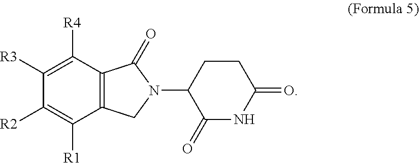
C12=C(C([R4])=C([R3])C([R2])=C1[R1])C(=O)N(C1C(=O)NC(=O)CC1)C2
